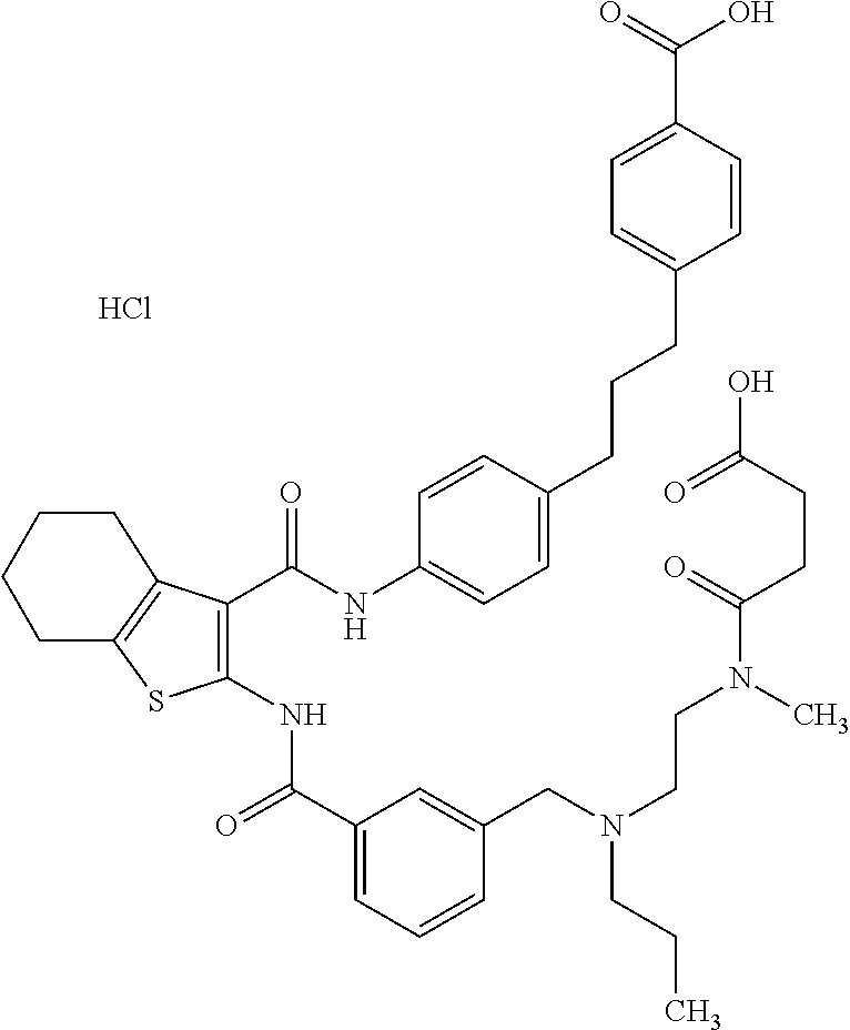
Cl.C1(C(=O)NC2=C(C(NC3=CC=C(CCCC4=CC=C(C(O)=O)C=C4)C=C3)=O)C3=C(S2)CCCC3)=CC=CC(CN(CCN(C)C(CCC(=O)O)=O)CCC)=C1
